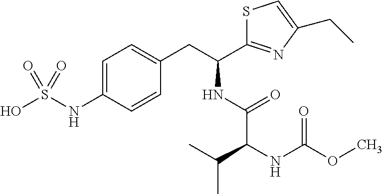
C1=C(NS(O)(=O)=O)C=CC(CC(C2=NC(CC)=CS2)NC(C(NC(=O)OC)C(C)C)=O)=C1
